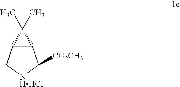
C12C(C[NHHCl]C1[CO2CH3])C2(C)C
